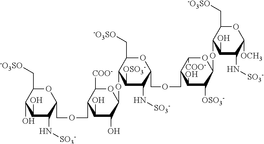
O1C(C[-O3SO])C(O)C(O)C(N[SO3-])C1COCC1C([COO-])OC(OC2C(C[-O3SO])OC(COCC3C([COO-])OC(OC4C(C[-O3SO])OC([OCH3])C(N[SO3-])C4O)C([OSO3-])C3O)C(N[SO3-])C2[OSO3-])C(O)C1O
